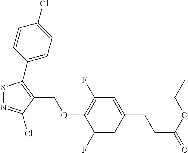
S1N=C(Cl)C(COC2=C(F)C=C(CCC(=O)OCC)C=C2F)=C1C1=CC=C(Cl)C=C1
